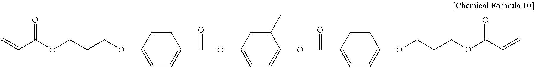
C=CC(OCCCOC1=CC=C(C(=O)OC2=CC=C(OC(=O)C3=CC=C(OCCCOC(=O)C=C)C=C3)C(C)=C2)C=C1)=O
